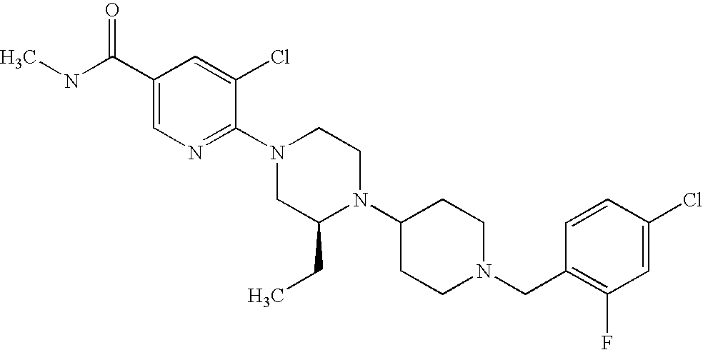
C1(Cl)=CC(F)=C(CN2CCC(N3C(CC)CN(C4=NC=C(C(NC)=O)C=C4Cl)CC3)CC2)C=C1
